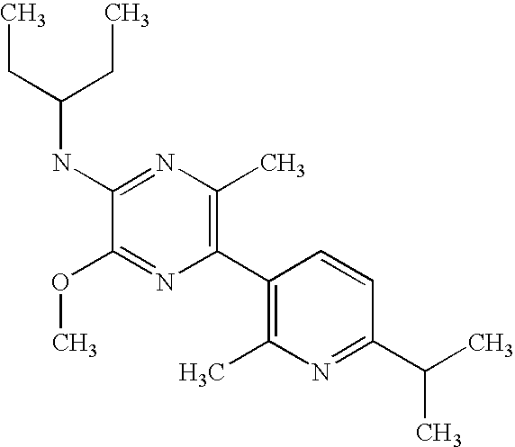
C1(OC)=NC(C2=C(C)N=C(C(C)C)C=C2)=C(C)N=C1NC(CC)CC
